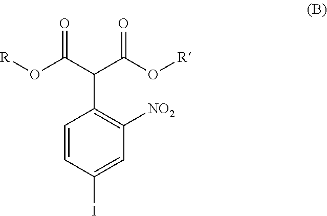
C1=CC(I)=CC([NO2])=C1C(C(O[R])=O)C(O[R])=O
